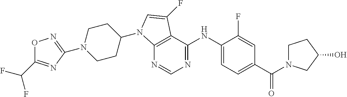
N1(C2=NOC(C(F)F)=N2)CCC(N2C3=C(C(NC4=CC=C(C(N5CCC(O)C5)=O)C=C4F)=NC=N3)C(F)=C2)CC1
